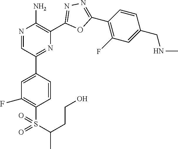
N1=CC(C2=CC(F)=C(S(=O)(C(C)CCO)=O)C=C2)=NC(C2=NN=C(C3=C(F)C=C(CNC)C=C3)O2)=C1N
